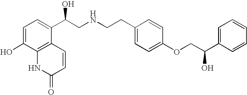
C1=C(O)C2=C(C(C(CNCCC3=CC=C(OCC(C4=CC=CC=C4)O)C=C3)O)=C1)C=CC(=O)N2
